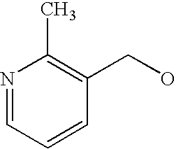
N1=CC=CC(CO)=C1C
